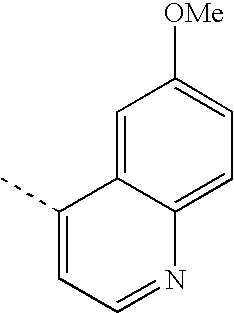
C1=C2C(=CC=C1[OMe])N=CC=C2C
